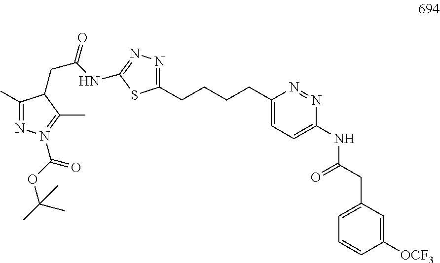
C(CCCC1=CC=C(NC(CC2=CC=CC([OCF3])=C2)=O)N=N1)C1=NN=C(NC(CC2C(C)=N(C(OC(C)(C)C)=O)N=C2C)=O)S1
